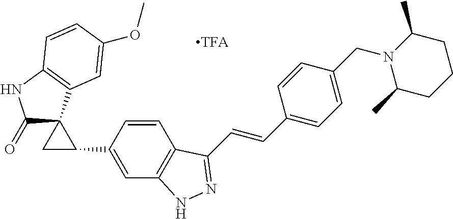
C(=CC1=CC=C(CN2C(C)CCCC2C)C=C1)C1=NNC2=C1C=CC(C1CC13C(=O)NC1=C3C=C(OC)C=C1)=C2
